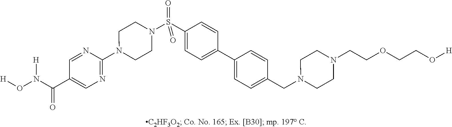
N1(C2=NC=C(C(N(O[H])[H])=O)C=N2)CCN(S(C2=CC=C(C3=CC=C(CN4CCN(CCOCCO[H])CC4)C=C3)C=C2)(=O)=O)CC1
